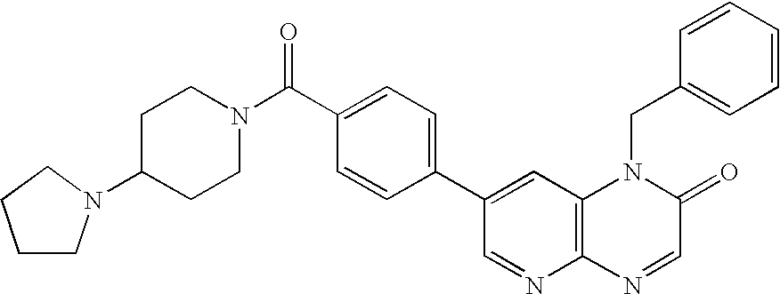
N1(C(C2=CC=C(C3=CC4=C(N=C3)N=CC(=O)N4CC3=CC=CC=C3)C=C2)=O)CCC(N2CCCC2)CC1
